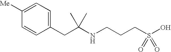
C1([Me])=CC=C(CC(NCCCS(O)(=O)=O)(C)C)C=C1
